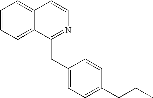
C1=CC=C2C(=C1)C=CN=C2CC1=CC=C(CCC)C=C1
